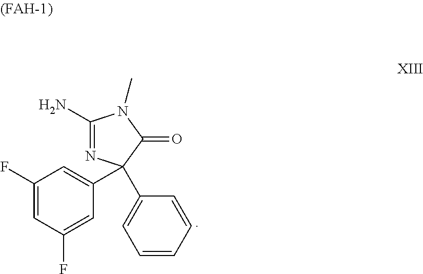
C1(N)=NC(C2=CC(F)=CC(F)=C2)(C2=CC=CC=C2)C(=O)N1C
